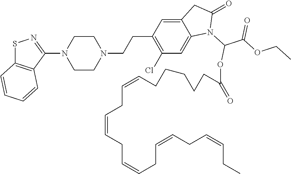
S1C2=C(C(N3CCN(CCC4=C(Cl)C=C5C(=C4)CC(=O)N5C(C(OCC)=O)OC(CCCCCC=CCC=CCC=CCC=CCC=CCC)=O)CC3)=N1)C=CC=C2
